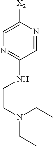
C1=NC([X2])=CN=C1NCCN(CC)CC
